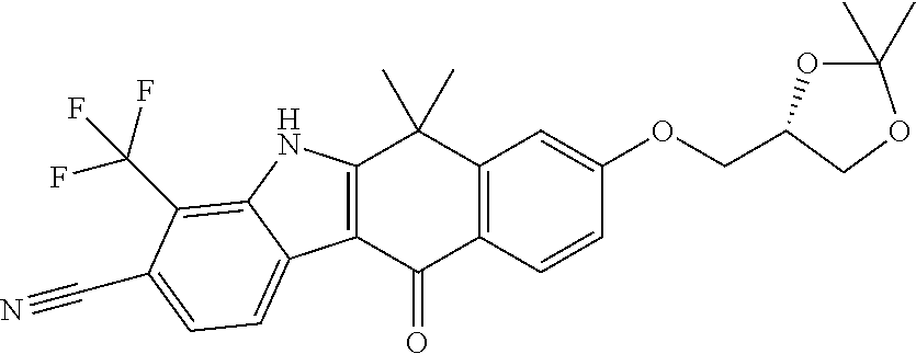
C12=C(C=CC(OCC3COC(C)(C)O3)=C1)C(=O)C1=C(C2(C)C)NC2=C(C(F)(F)F)C(C#N)=CC=C12
